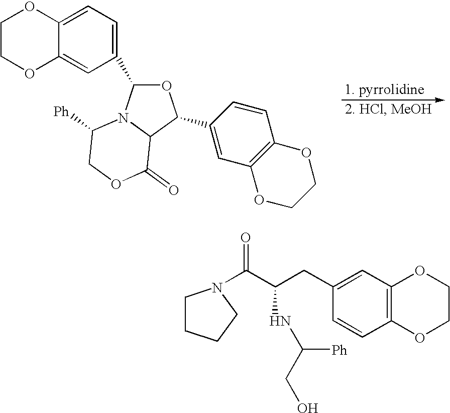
C1COC2=CC(C3OC(C4=CC5=C(C=C4)OCCO5)C4N3C([Ph])COC4=O)=CC=C2O1.C12=C(C=C(CC(C(=O)N3CCCC3)NC(CO)[Ph])C=C1)OCCO2
